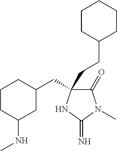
C1(=O)C(CC2CCCC(NC)C2)(CCC2CCCCC2)NC(=N)N1C
